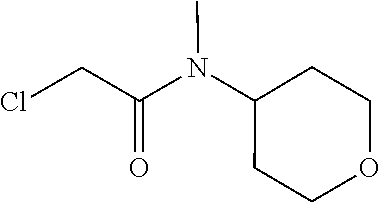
ClCC(N(C1CCOCC1)C)=O
